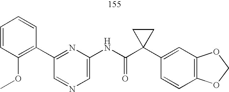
C1=NC=C(NC(C2(C3=CC4=C(C=C3)OCO4)CC2)=O)N=C1C1=C(OC)C=CC=C1
